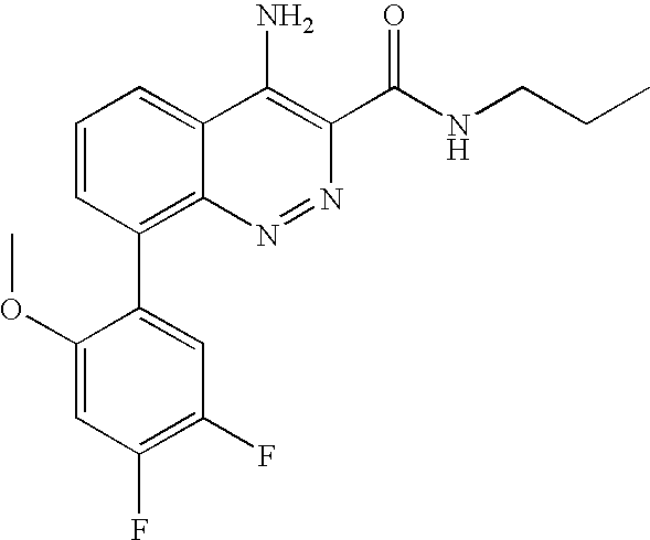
C1(C2=C3C(=CC=C2)C(N)=C(C(NCCC)=O)N=N3)=CC(F)=C(F)C=C1OC
